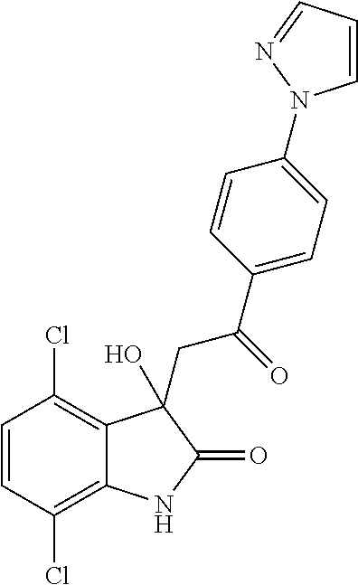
C1=CC(Cl)=C2C(=C1Cl)C(O)(CC(C1=CC=C(N3C=CC=N3)C=C1)=O)C(=O)N2
